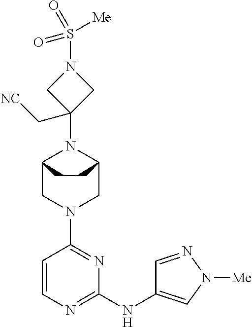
C12CN(C3=NC(NC4=CN([Me])N=C4)=NC=C3)CC(N1C1(C[NC])CN(S(=O)([Me])=O)C1)CC2
